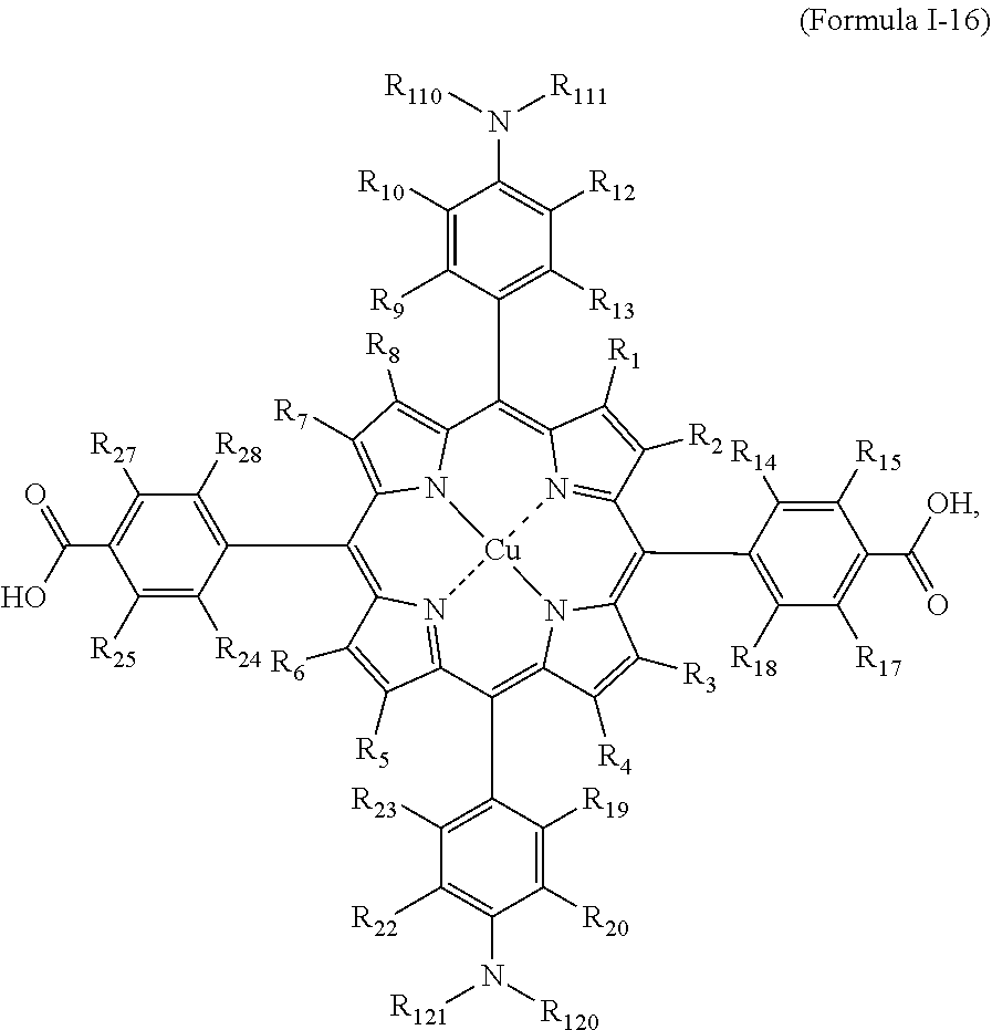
C1(C2=C([R28])C([R27])=C(C(=O)O)C([R25])=C2[R24])=C2N3=C(C(C4=C([R23])C([R22])=C(N([R121])[R120])C([R20])=C4[R19])=C4N5C(=C(C6=C([R18])C([R17])=C(C([OH])=O)C([R15])=C6[R14])C6=N7C(=C(C8=C([R13])C([R12])=C(N([R111])[R110])C([R10])=C8[R9])C8=C([R8])C([R7])=C1N8[Cu]753)C([R1])=C6[R2])C([R3])=C4[R4])C([R5])=C2[R6]
